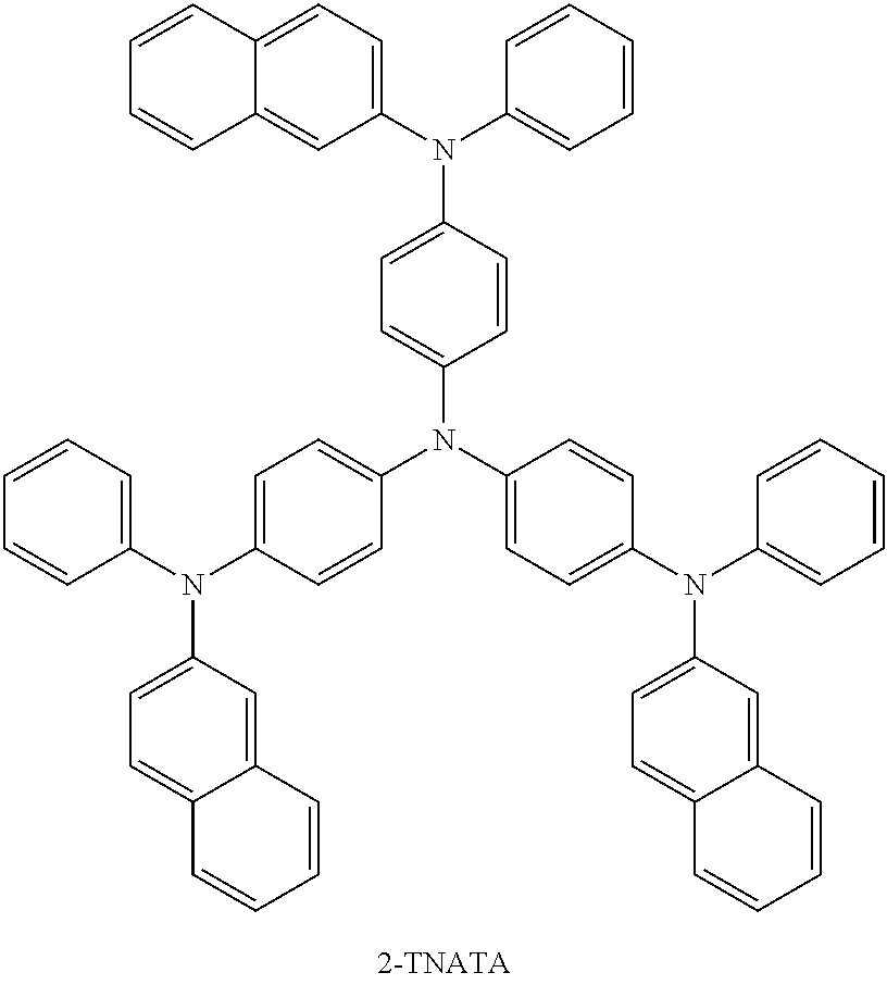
C1(N(C2=CC=C3C(=C2)C=CC=C3)C2=CC=CC=C2)=CC=C(N(C2=CC=C(N(C3=CC=CC=C3)C3=CC=C4C(=C3)C=CC=C4)C=C2)C2=CC=C(N(C3=CC=CC=C3)C3=CC=C4C(=C3)C=CC=C4)C=C2)C=C1
